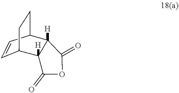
C1=CC2C3([H])C([H])(C1CC2)C(=O)OC3=O
